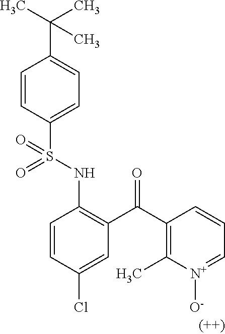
C1=CC(S(NC2=C(C(C3=C(C)[N+]([O-])=CC=C3)=O)C=C(Cl)C=C2)(=O)=O)=CC=C1C(C)(C)C
